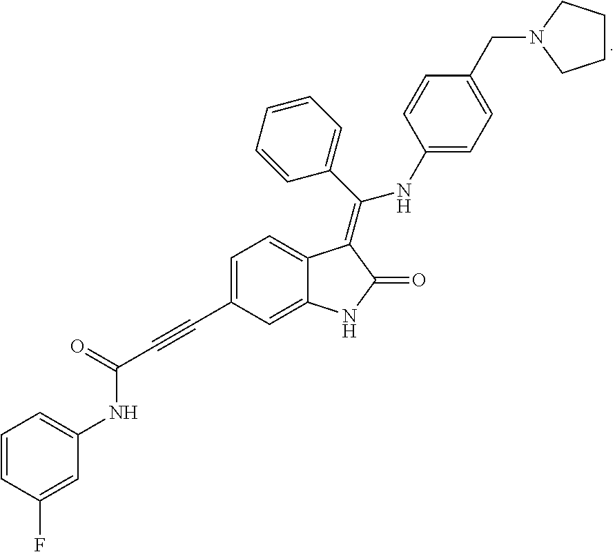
C1=C(C#CC(NC2=CC=CC(F)=C2)=O)C=C2C(=C1)C(=C(C1=CC=CC=C1)NC1=CC=C(CN3CCCC3)C=C1)C(=O)N2
